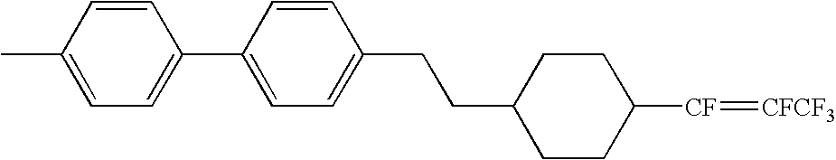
C1(CCC2CCC([CF]=[CFCF3])CC2)=CC=C(C2=CC=C(C)C=C2)C=C1
